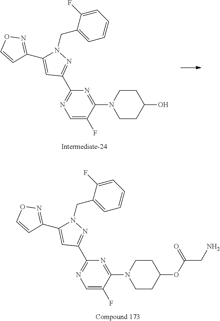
C1=C(F)C(N2CCC(O)CC2)=NC(C2=NN(CC3=CC=CC=C3F)C(C3=NOC=C3)=C2)=N1.C1=C(F)C(N2CCC(OC(=O)CN)CC2)=NC(C2=NN(CC3=CC=CC=C3F)C(C3=NOC=C3)=C2)=N1
